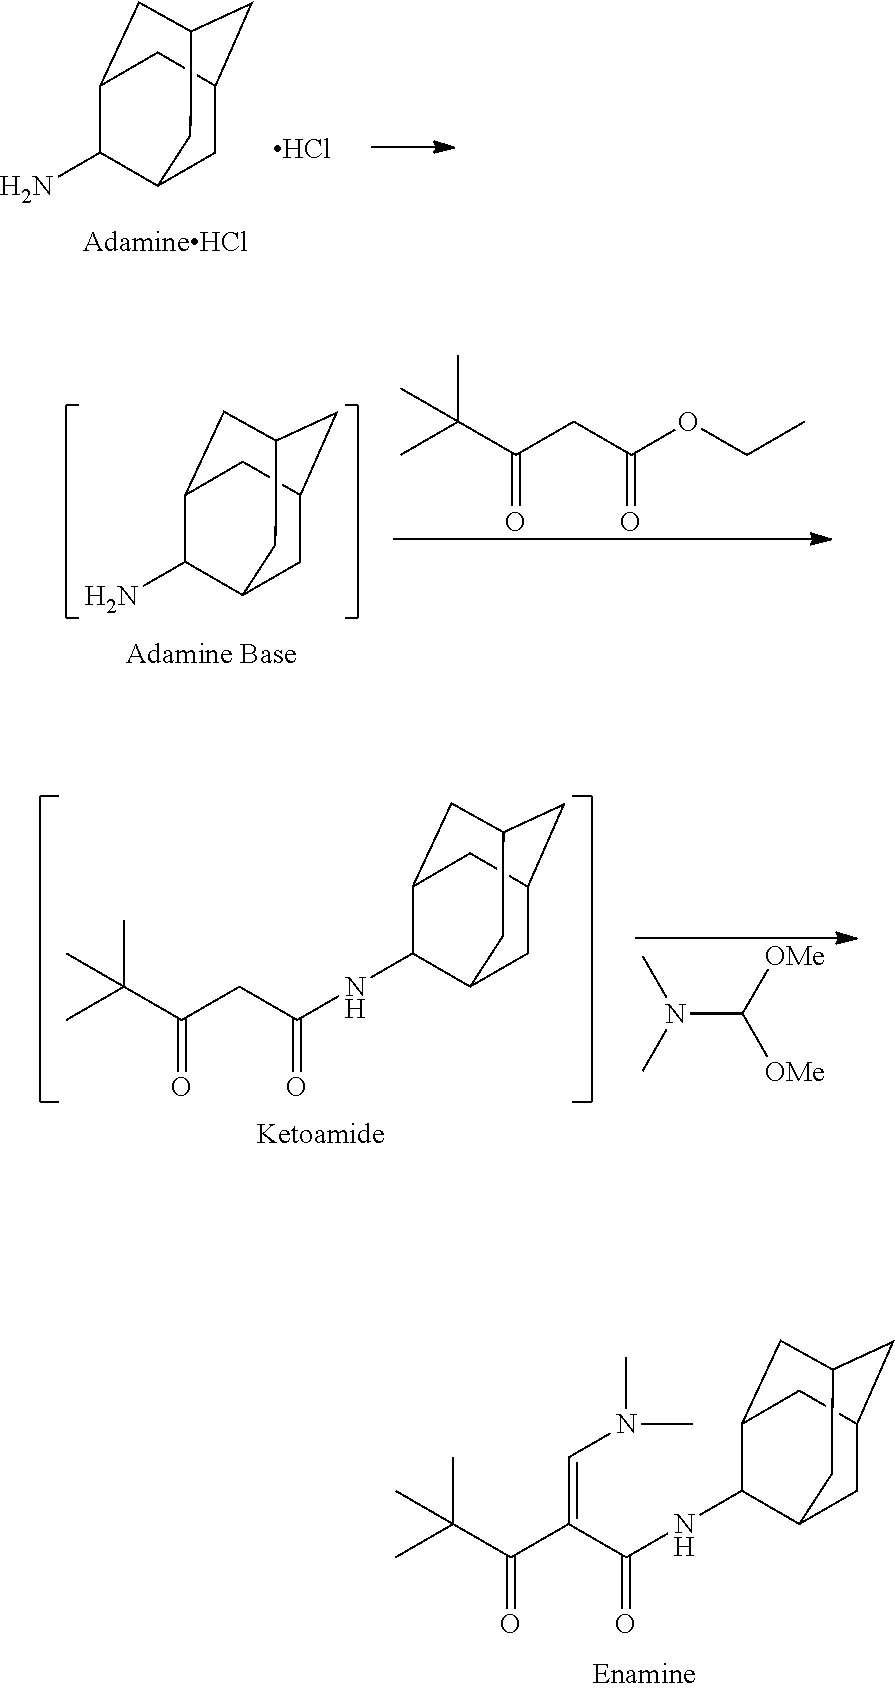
C(=O)(C(C)(C)C)C(C(=O)NC1C2CC3CC(CC1C3)C2)=CN(C)C.NC1C2CC3CC(CC1C3)C2.Cl.C(=O)(C(C)(C)C)CC(OCC)=O.NC1C2CC3CC(CC1C3)C2.N(C([OMe])[OMe])(C)C.C(=O)(C(C)(C)C)CC(=O)NC1C2CC3CC(CC1C3)C2
